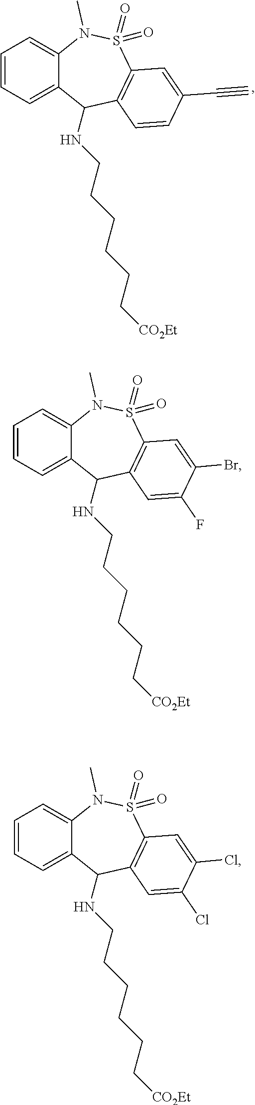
C1=CC=C2C(=C1)N(C)S(=O)(=O)C1=C(C2NCCCCCC[CO2Et])C=CC(C#C)=C1.C1=CC=C2C(=C1)N(C)S(=O)(=O)C1=C(C2NCCCCCC[CO2Et])C=C(F)C(Br)=C1.C1=CC=C2C(=C1)N(C)S(=O)(=O)C1=C(C2NCCCCCC[CO2Et])C=C(Cl)C(Cl)=C1
